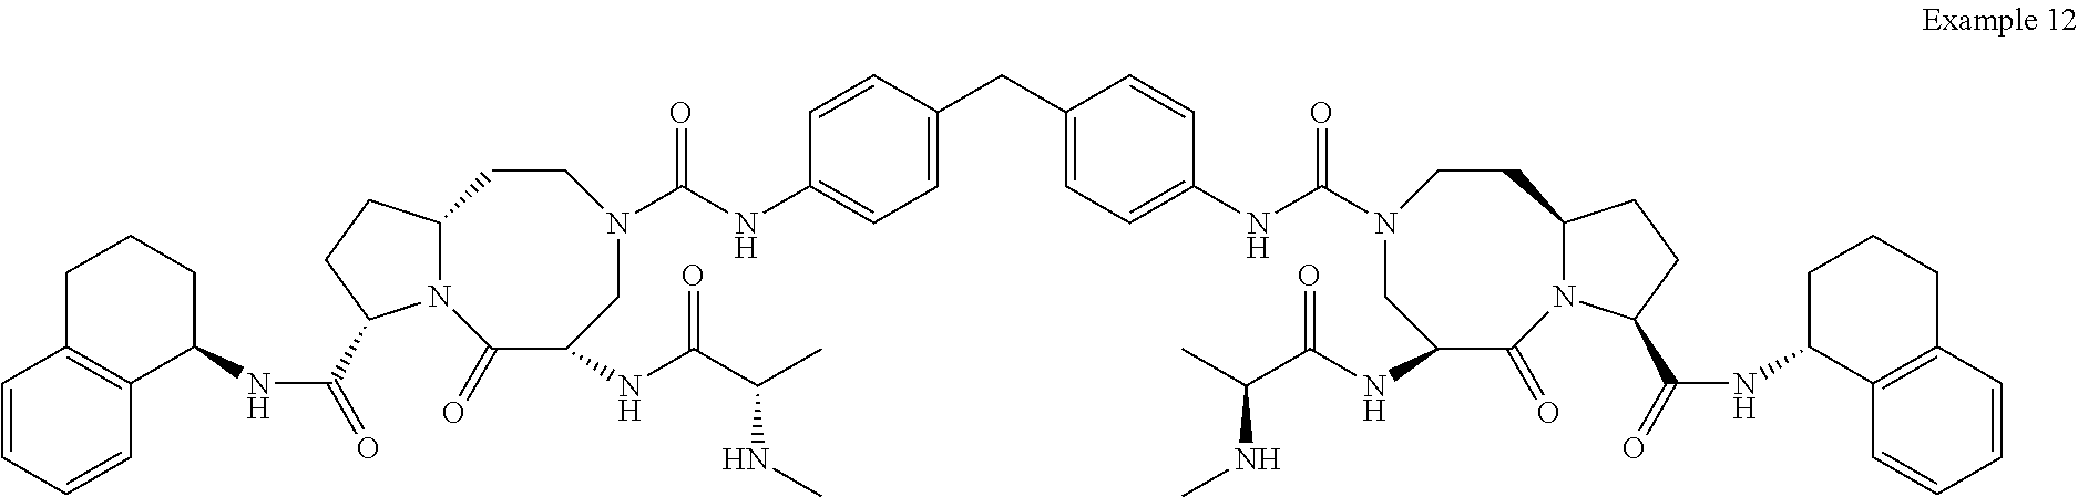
N12C(CCC1C(=O)NC1C3=C(CCC1)C=CC=C3)CCN(C(NC1=CC=C(CC3=CC=C(NC(N4CC(NC(C(C)NC)=O)C(=O)N5C(CC4)CCC5C(=O)NC4C5=C(CCC4)C=CC=C5)=O)C=C3)C=C1)=O)CC(NC(C(C)NC)=O)C2=O
